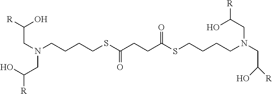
N(CCCCSC(CCC(SCCCCN(CC(O)[R])CC([R])O)=O)=O)(CC([R])O)CC(O)[R]
